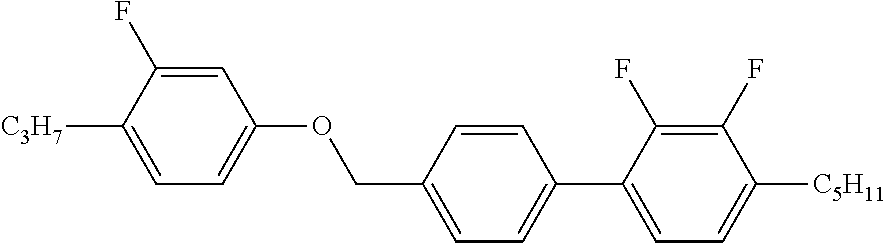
C1=C(F)C([C3H7])=CC=C1OCC1=CC=C(C2=CC=C([C5H11])C(F)=C2F)C=C1
